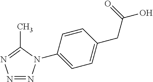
N1=NN=C(C)N1C1=CC=C(CC(O)=O)C=C1
